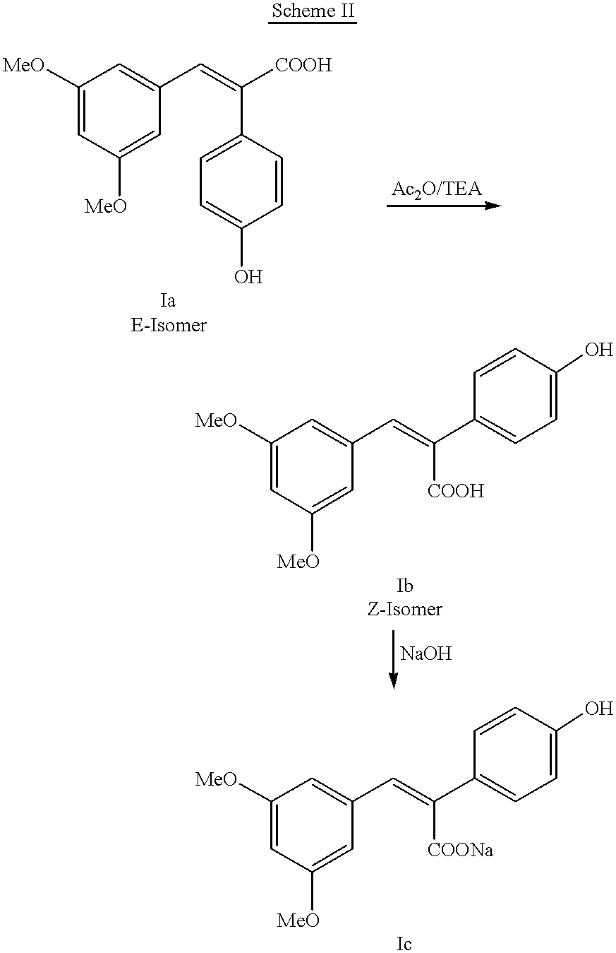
[MeO]C1=CC([MeO])=CC(C=C([COOH])C2=CC=C(O)C=C2)=C1.[MeO]C1=CC([MeO])=CC(C=C(C2=CC=C(O)C=C2)[COOH])=C1.[MeO]C1=CC([MeO])=CC(C=C(C2=CC=C(O)C=C2)[COONa])=C1
